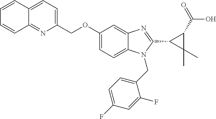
C1=CC2=CC=C(COC3=CC=C4C(=C3)N=C(C3C(C)(C)C3C(O)=O)N4CC3=CC=C(F)C=C3F)N=C2C=C1
